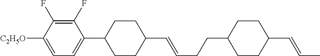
C1CC(C2=CC=C([C2H5O])C(F)=C2F)CCC1C=CCCC1CCC(C=CC)CC1
